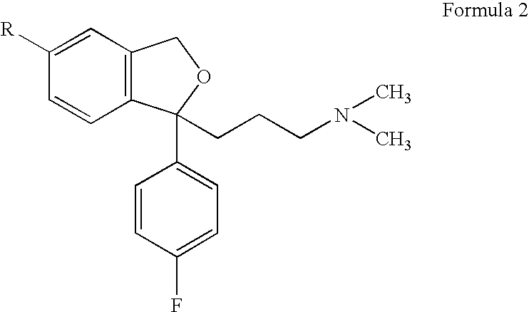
C1([R])=CC2=C(C=C1)C(CCCN(C)C)(C1=CC=C(F)C=C1)OC2
